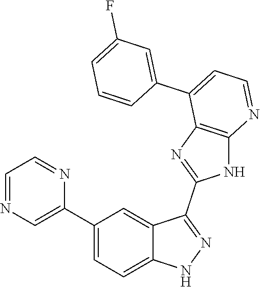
C1(C2=CC=C3C(=C2)C(C2=NC4=C(N2)N=CC=C4C2=CC(F)=CC=C2)=NN3)=CN=CC=N1
